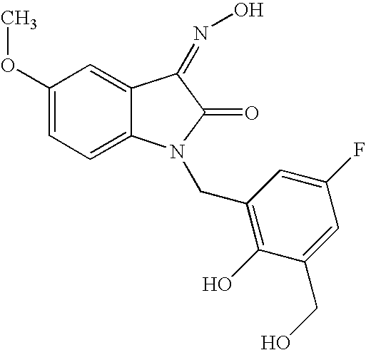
C1(OC)=CC=C2C(=C1)C(=NO)C(=O)N2CC1=C(O)C(CO)=CC(F)=C1
